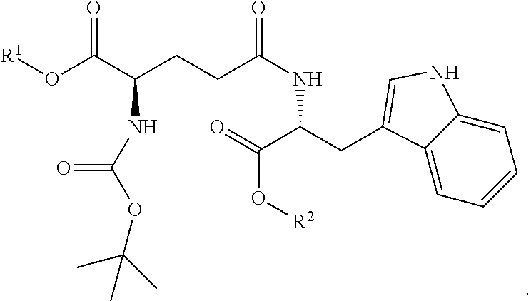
O=C(C(CC1=CNC2=CC=CC=C21)NC(CCC(C(O[R1])=O)NC(OC(C)(C)C)=O)=O)O[R2]
